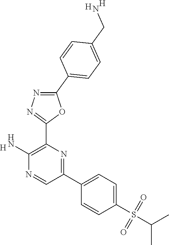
[H].C1(N)=C(C2=NN=C(C3=CC=C(CN)C=C3)O2)N=C(C2=CC=C(S(=O)(=O)C(C)C)C=C2)C=N1.[H].[H]
